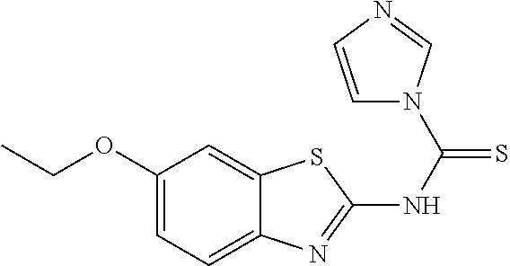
C1(OCC)=CC=C2C(=C1)SC(NC(=S)N1C=CN=C1)=N2
